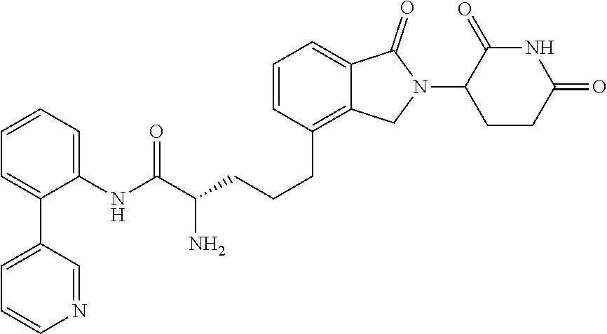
C1=CC(CCCC(C(NC2=CC=CC=C2C2=CC=CN=C2)=O)N)=C2C(=C1)C(=O)N(C1CCC(=O)NC1=O)C2
